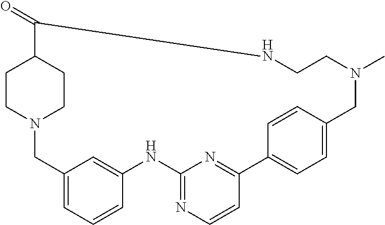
C12=CC=CC(=C1)NC1=NC=CC(=N1)C1=CC=C(C=C1)CN(C)CCNC(=O)C1CCN(C2)CC1
